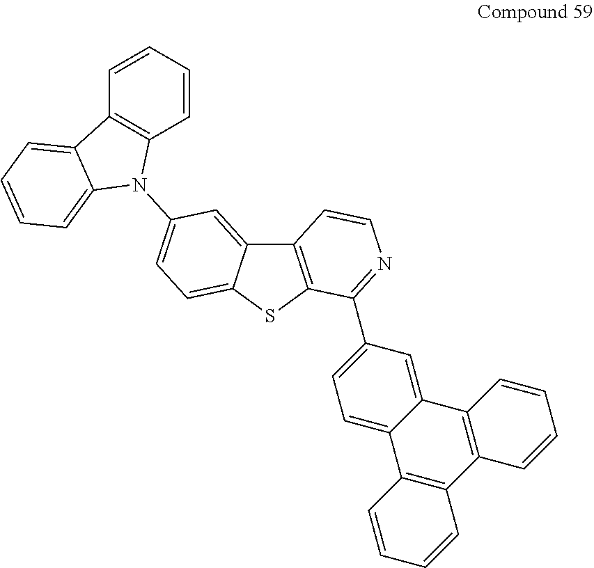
C12=C(SC3=CC=C(N4C5=C(C=CC=C5)C5=CC=CC=C54)C=C13)C(C1=CC=C3C(=C1)C1=C(C4=C3C=CC=C4)C=CC=C1)=NC=C2
